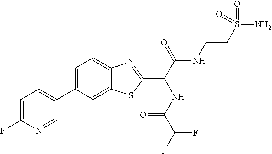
C1=C(F)N=CC(C2=CC=C3C(=C2)SC(C(C(NCCS(N)(=O)=O)=O)NC(C(F)F)=O)=N3)=C1
